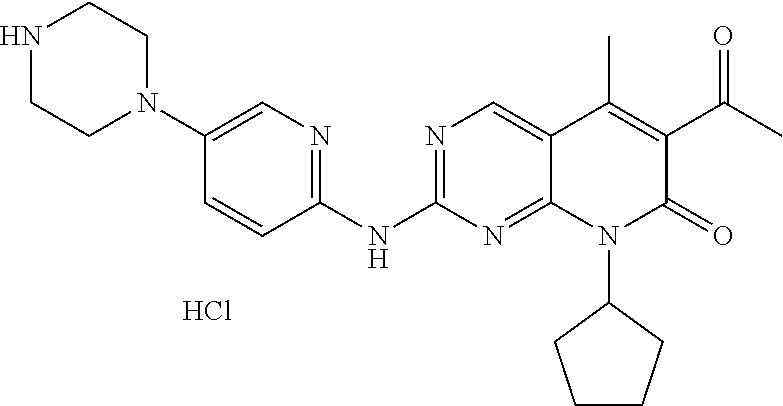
C1(C(C)=O)=C(C)C2=CN=C(NC3=NC=C(N4CCNCC4)C=C3)N=C2N(C2CCCC2)C1=O.Cl
